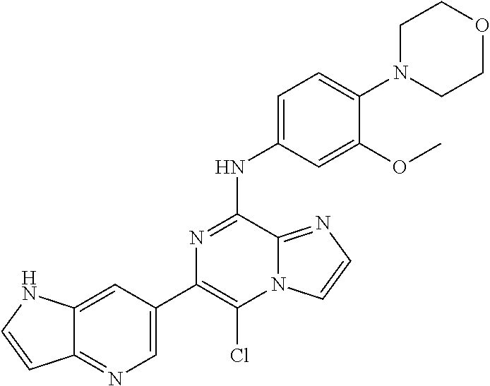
C1(C2=CN=C3C(=C2)NC=C3)=C(Cl)N2C(=NC=C2)C(NC2=CC=C(N3CCOCC3)C(OC)=C2)=N1
